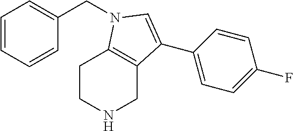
C1=CC=CC(CN2C3=C(CNCC3)C(C3=CC=C(F)C=C3)=C2)=C1
